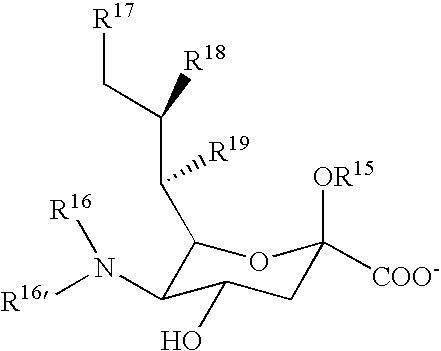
C1(C(C(C[R17])[R18])[R19])C(N([R16])[R16])C(O)CC([OR15])([COO-])O1
